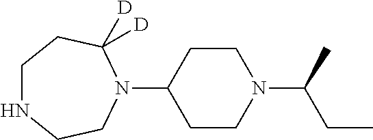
C1NCCN(C2CCN(C(C)CC)CC2)C([D])([D])C1
